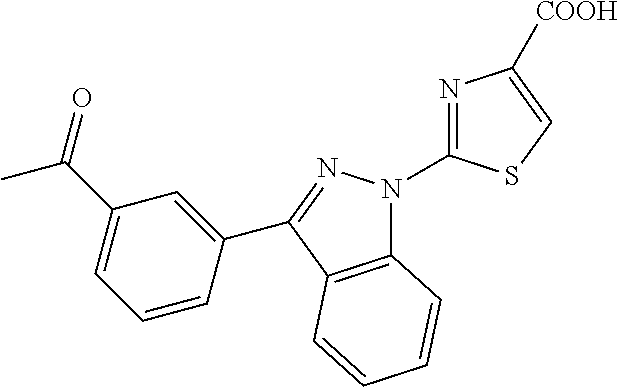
C12=C(C(C3=CC(C(=O)C)=CC=C3)=NN1C1=NC([COOH])=CS1)C=CC=C2
